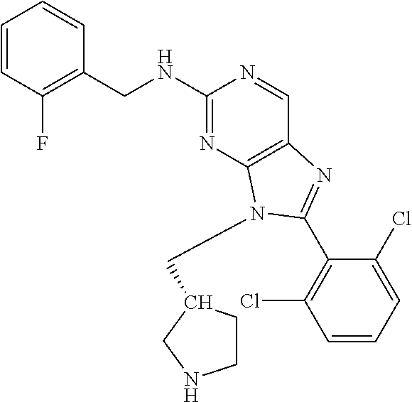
C1=CC(F)=C(CNC2=NC3=C(C=N2)N=C(C2=C(Cl)C=CC=C2Cl)N3CC2CCNC2)C=C1
